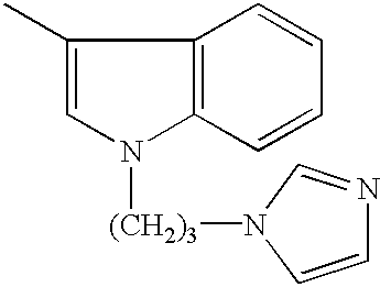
C12=C(C=CC=C1)C(C)=CN2[(CH2)3]N1C=CN=C1
